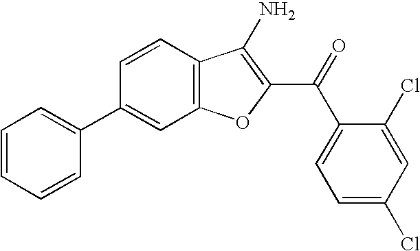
C1=CC=CC(C2=CC3=C(C=C2)C(N)=C(C(=O)C2=CC=C(Cl)C=C2Cl)O3)=C1
